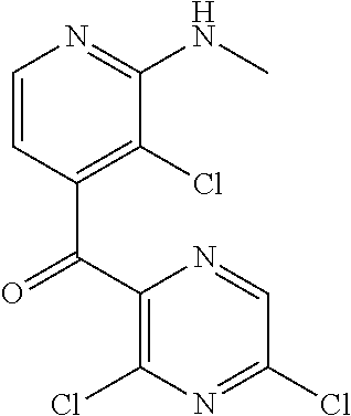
C1=CC(C(C2=C(Cl)N=C(Cl)C=N2)=O)=C(Cl)C(NC)=N1
